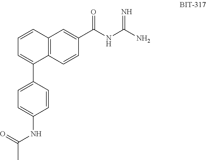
C1=CC2=C(C(C3=CC=C(NC(=O)C)C=C3)=C1)C=CC(C(NC(N)=N)=O)=C2
